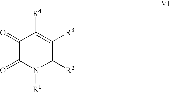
[R4]C1=C([R3])C([R2])N([R1])C(=O)C1=O
